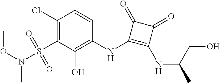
C1(S(=O)(=O)N(OC)C)=C(Cl)C=CC(NC2=C(NC(C)CO)C(=O)C2=O)=C1O
